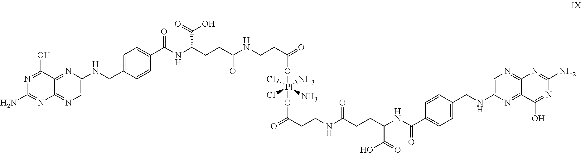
C1(C(NC(CCC(NCCC(=O)O[Pt](N)(Cl)(N)(Cl)OC(CCNC(CCC(NC(=O)C2=CC=C(CNC3=CN=C4C(=N3)C(O)=NC(N)=N4)C=C2)C(=O)O)=O)=O)=O)C(=O)O)=O)=CC=C(CNC2=CN=C3C(=N2)C(O)=NC(N)=N3)C=C1
